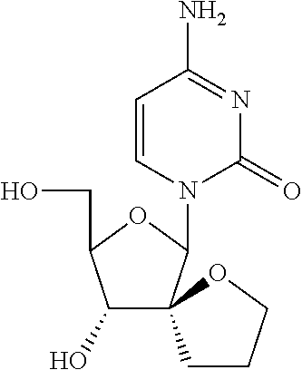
C1=CN(C2OC(CO)C(O)C23CCCO3)C(=O)N=C1N
